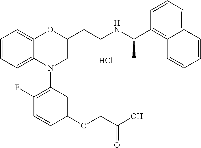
Cl.C1=CC=C2C(=C1)OC(CCNC(C1=C3C(=CC=C1)C=CC=C3)C)CN2C1=C(F)C=CC(OCC(O)=O)=C1
